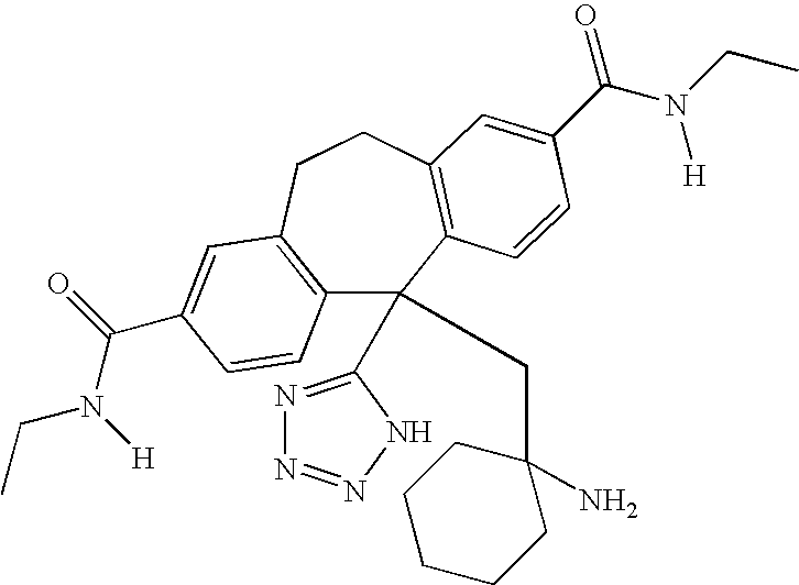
C12=C(CCC3=C(C1(C1=NN=NN1)CC1(N)CCCCC1)C=CC(C(N(CC)[H])=O)=C3)C=C(C(=O)N([H])CC)C=C2
